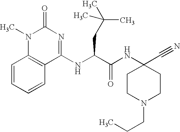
C1(NC(C(NC2(C#N)CCN(CCC)CC2)=O)CC(C)(C)C)=NC(=O)N(C)C2=C1C=CC=C2
